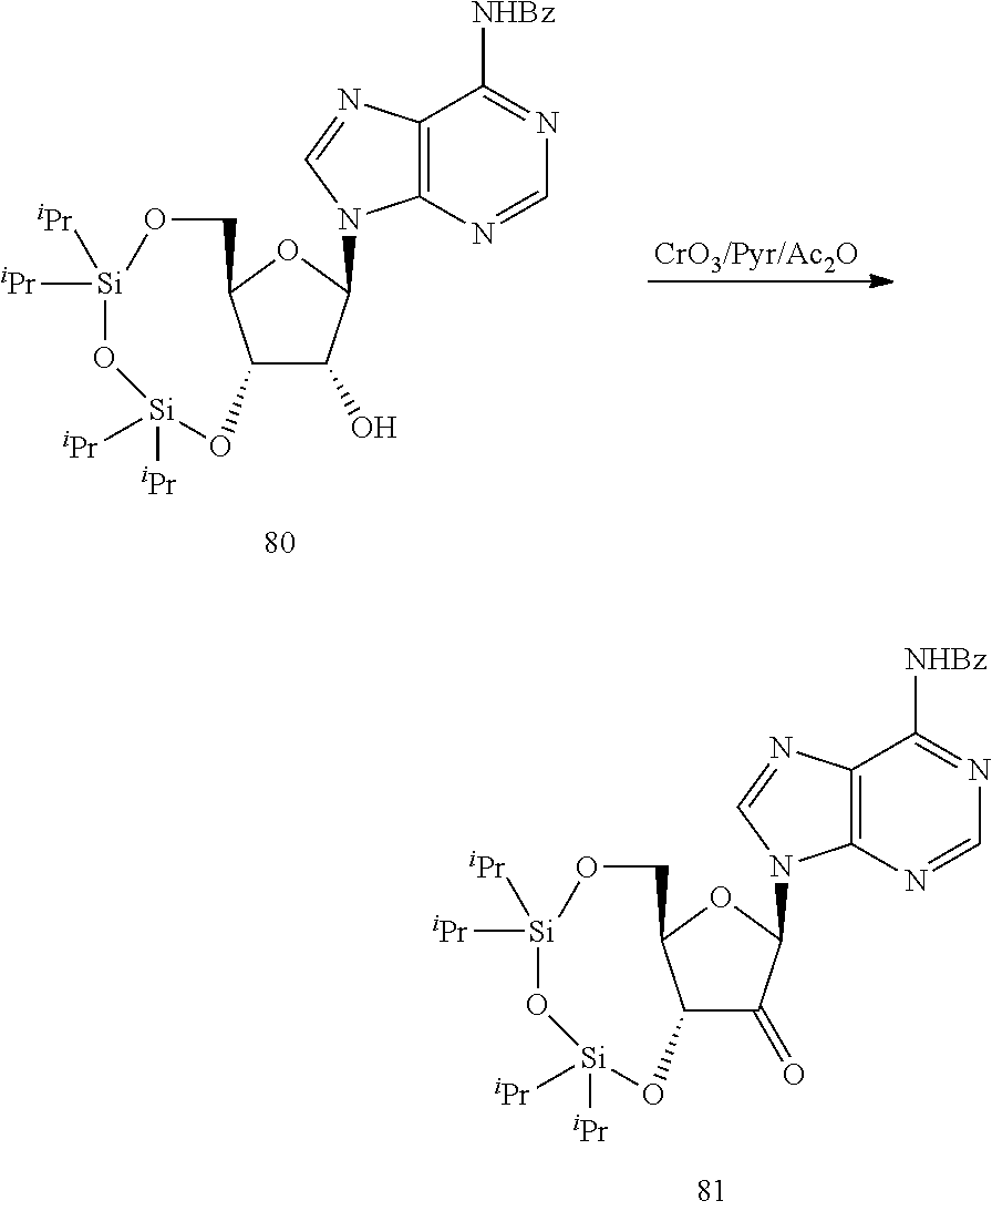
C12C(=O)C(N3C4=C(N=C3)C([NHBz])=NC=N4)OC1CO[Si]([iPr])([iPr])O[Si]([iPr])([iPr])O2.C12C(O)C(N3C4=C(N=C3)C([NHBz])=NC=N4)OC1CO[Si]([iPr])([iPr])O[Si]([iPr])([iPr])O2
